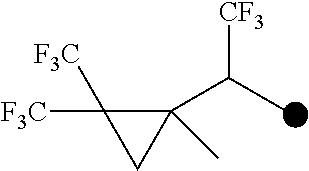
[F3C]C1([F3C])C(C(C)[CF3])(C)C1
